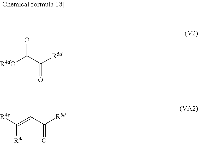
[R4dO]C(C(=O)[R5d])=O.C([R4e])(=CC(=O)[R5d])[R4e]
